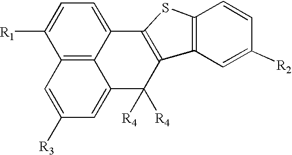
C12=C3C(=CC=C1[R1])C1=C(C([R4])([R4])C3=CC([R3])=C2)C2=C(S1)C=CC([R2])=C2
